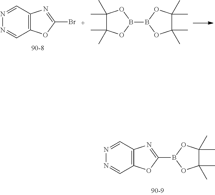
N1=CC2=C(C=N1)OC(Br)=N2.C1(C)(C)C(C)(C)OB(B2OC(C)(C)C(C)(C)O2)O1.N1=CC2=C(C=N1)OC(B1OC(C)(C)C(C)(C)O1)=N2
